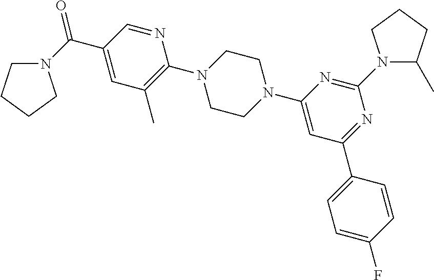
O=C(C1=CC(C)=C(N2CCN(C3=CC(C4=CC=C(F)C=C4)=NC(N4C(C)CCC4)=N3)CC2)N=C1)N1CCCC1
